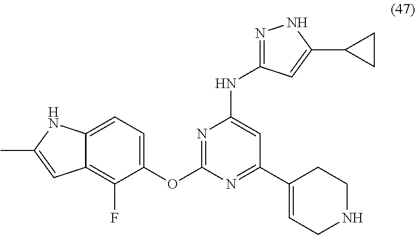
N1=C(OC2=CC=C3C(=C2F)C=C(C)N3)N=C(C2=CCNCC2)C=C1NC1=NNC(C2CC2)=C1
